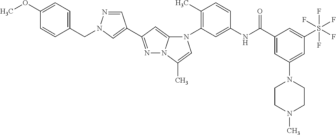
C1=C(OC)C=CC(CN2N=CC(C3=NN4C(=C3)N(C3=C(C)C=CC(NC(C5=CC(N6CCN(C)CC6)=CC(S(F)(F)(F)(F)F)=C5)=O)=C3)C=C4C)=C2)=C1
